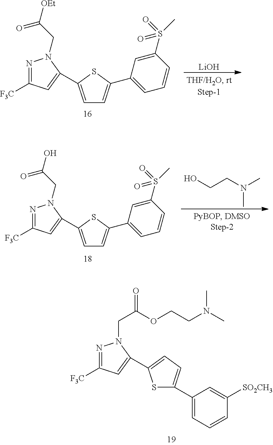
N1=C([F3C])C=C(C2=CC=C(C3=CC=CC(S(=O)(=O)C)=C3)S2)N1CC([OEt])=O.[LiOH].N1=C([F3C])C=C(C2=CC=C(C3=CC=CC(S(=O)(=O)C)=C3)S2)N1CC(O)=O.N(C)(CCO)C.N1=C([F3C])C=C(C2=CC=C(C3=CC=CC([SO2CH3])=C3)S2)N1CC(=O)OCCN(C)C
